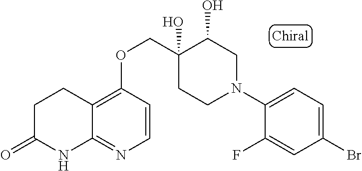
C1(N2CC(O)C(O)(COC3=C4C(=NC=C3)NC(=O)CC4)CC2)=CC=C(Br)C=C1F
